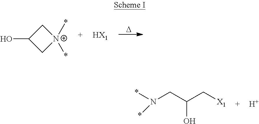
[D].C1C(O)C[N+]1(*)*.[HX1].N(CC(C[X1])O)(*)*.[H]
